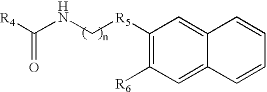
C1([R5]CNC([R4])=O)=C([R6])C=C2C(=C1)C=CC=C2
